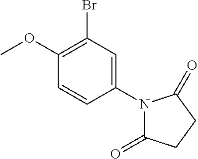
C1(Br)=C(OC)C=CC(N2C(=O)CCC2=O)=C1
